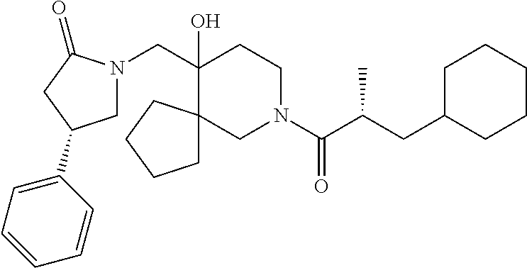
C(C1(O)CCN(C(C(CC2CCCCC2)C)=O)CC12CCCC2)N1CC(C2=CC=CC=C2)CC1=O
